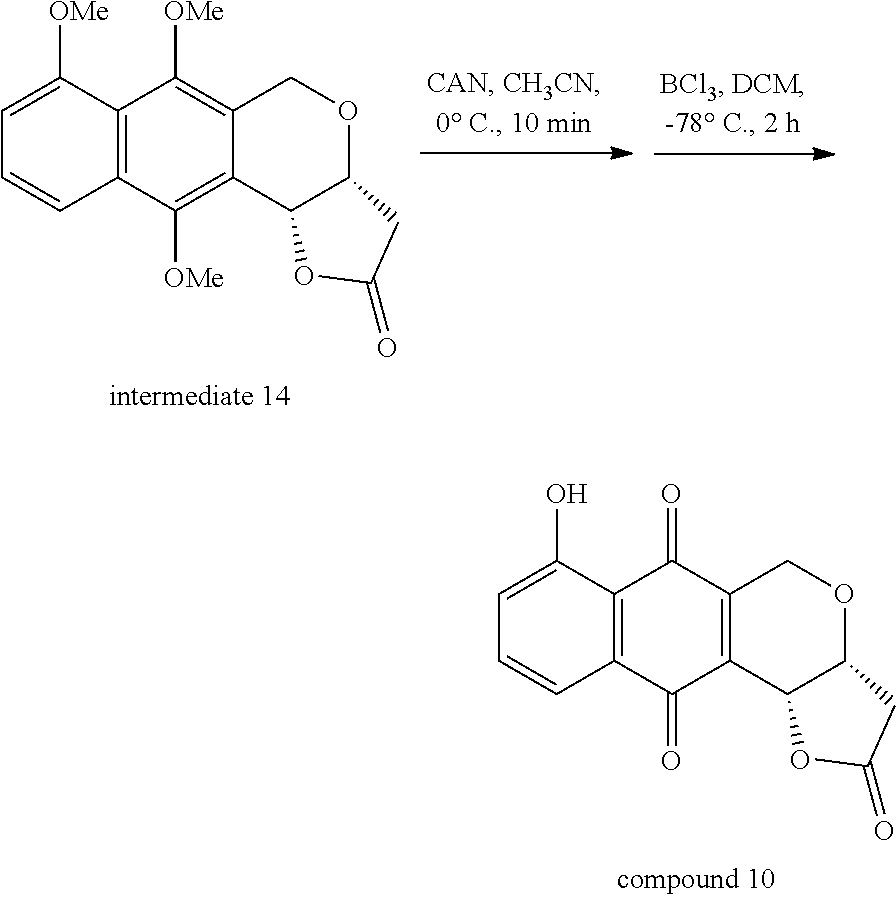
C1=C([OMe])C2=C(C=C1)C([OMe])=C1C(=C2[OMe])COC2C1OC(=O)C2.C1=C(O)C2=C(C=C1)C(=O)C1=C(C2=O)COC2C1OC(=O)C2
